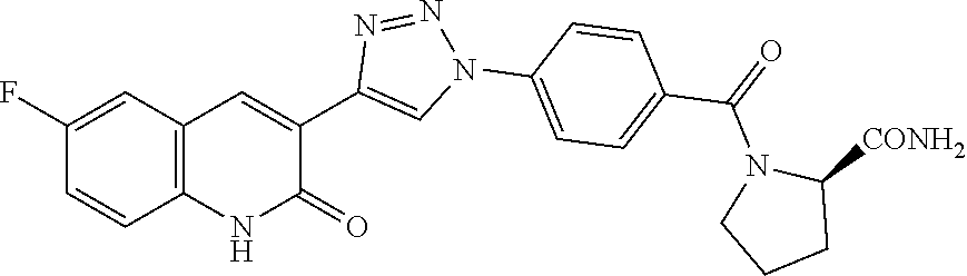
C12=C(C=C(F)C=C1)C=C(C1=CN(C3=CC=C(C(=O)N4CCCC4[CONH2])C=C3)N=N1)C(=O)N2
